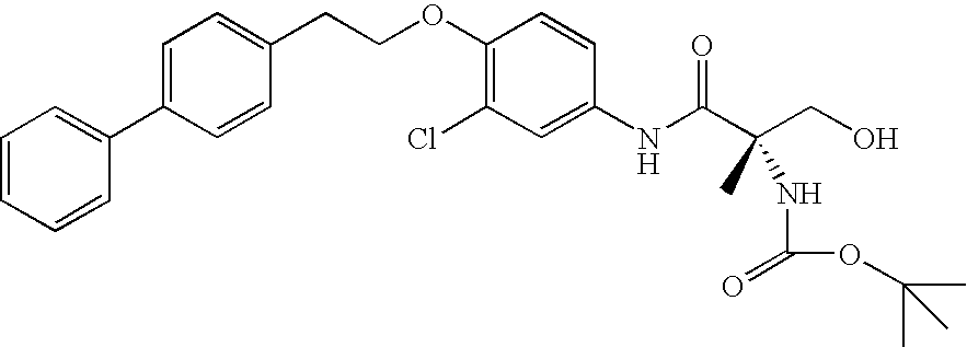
C1=CC=CC(C2=CC=C(CCOC3=C(Cl)C=C(NC(C(CO)(C)NC(=O)OC(C)(C)C)=O)C=C3)C=C2)=C1
